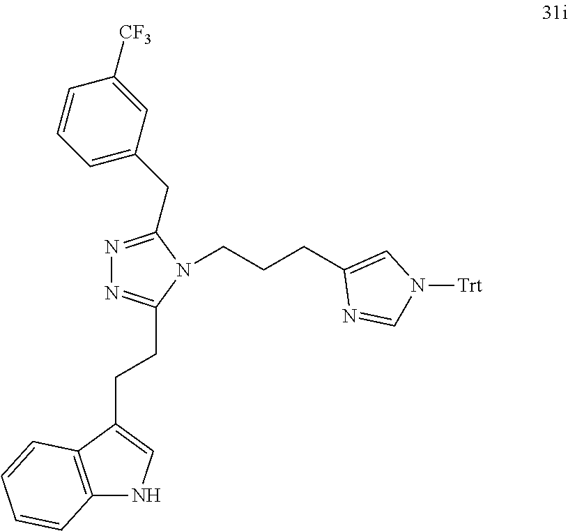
N1=C(CC2=CC=CC([CF3])=C2)N(CCCC2=CN([Trt])C=N2)C(CCC2=CNC3=C2C=CC=C3)=N1
